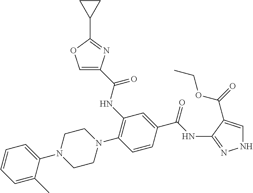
C1(NC(=O)C2=COC(C3CC3)=N2)=C(N2CCN(C3=CC=CC=C3C)CC2)C=CC(C(NC2=NNC=C2C(=O)OCC)=O)=C1
